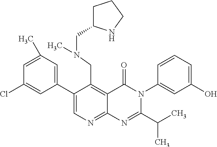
C1(C2=CC(C)=CC(Cl)=C2)=CN=C2C(=C1CN(C)CC1CCCN1)C(=O)N(C1=CC(O)=CC=C1)C(C(C)C)=N2
